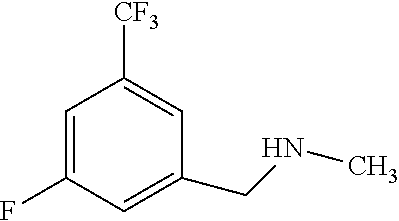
C1=C(F)C=C(CNC)C=C1[CF3]
